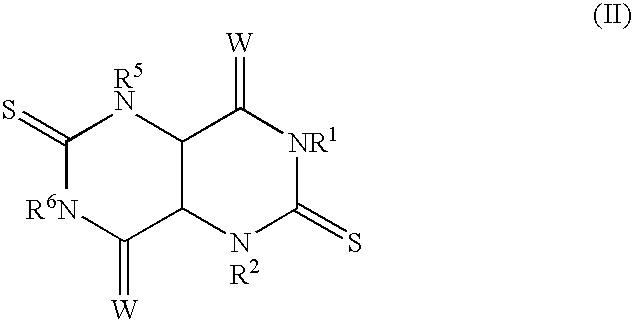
[R6N]1C(=[W])C2C([R5N]C1=S)C(=[W])[NR1]C(=S)[NR2]2
